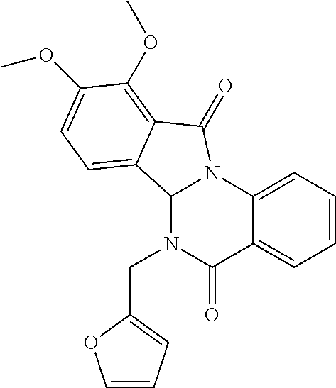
C12N(CC3=CC=CO3)C(=O)C3=CC=CC=C3N1C(=O)C1=C(OC)C(OC)=CC=C21
